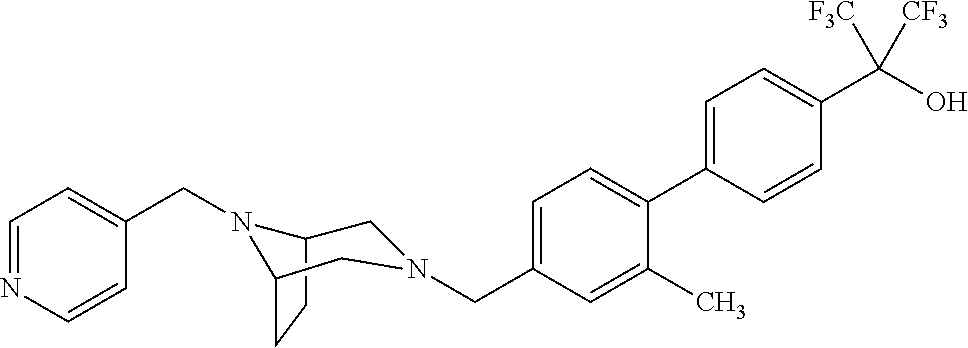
C1=C(C2=CC=C(CN3CC4CCC(N4CC4=CC=NC=C4)C3)C=C2C)C=CC(C(O)([F3C])[CF3])=C1
